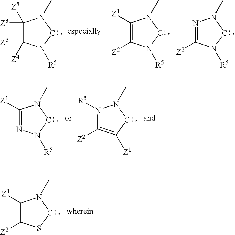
C1([Z3])([Z5])C([Z6])([Z4])N([R5])CN1C.C1([Z1])=C([Z2])N([R5])CN1C.N1=C([Z2])N([R5])CN1C.C1([Z1])=NN([R5])CN1C.N1([R5])C([Z2])=C([Z1])CN1C.C1([Z1])=C([Z2])SCN1C
